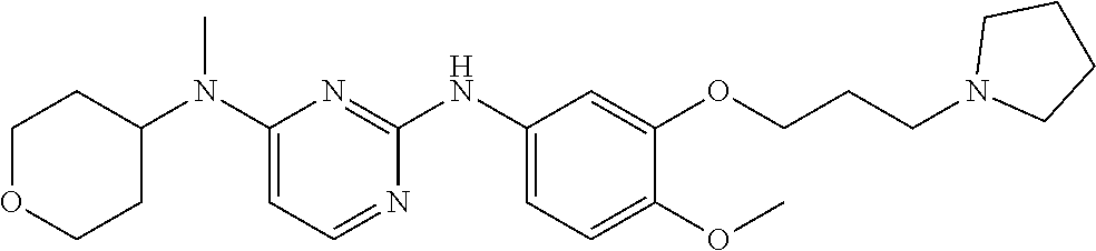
C1(N(C2CCOCC2)C)=CC=NC(NC2=CC=C(OC)C(OCCCN3CCCC3)=C2)=N1
